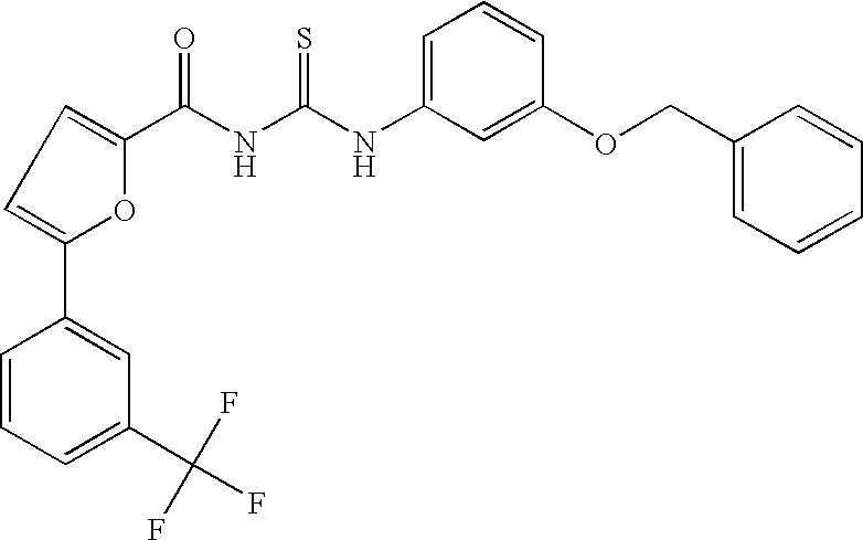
C(NC(NC1=CC=CC(OCC2=CC=CC=C2)=C1)=S)(=O)C1=CC=C(C2=CC(C(F)(F)F)=CC=C2)O1
